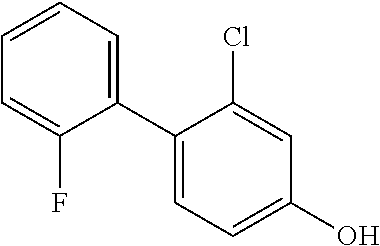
C1=CC=C(F)C(C2=CC=C(O)C=C2Cl)=C1
